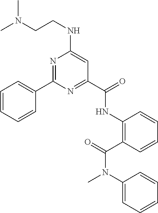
C1=CC=CC(C2=NC(NCCN(C)C)=CC(C(NC3=C(C(N(C4=CC=CC=C4)C)=O)C=CC=C3)=O)=N2)=C1
